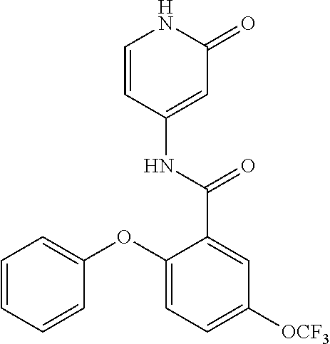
C1=CC(NC(=O)C2=CC([OCF3])=CC=C2OC2=CC=CC=C2)=CC(=O)N1
